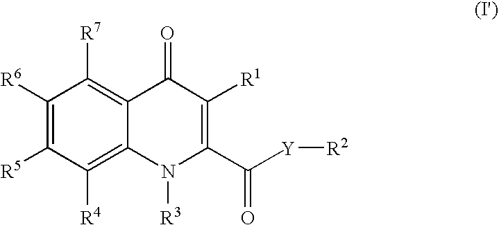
C1([R6])=C([R5])C([R4])=C2C(=C1[R7])C(=O)C([R1])=C(C([Y][R2])=O)N2[R3]
